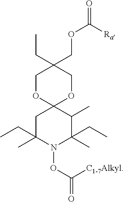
C1OC2(OCC1(COC([Ra])=O)CC)CC(C)(CC)N(OC([C1-7Alkyl])=O)C(CC)(C)C2C
